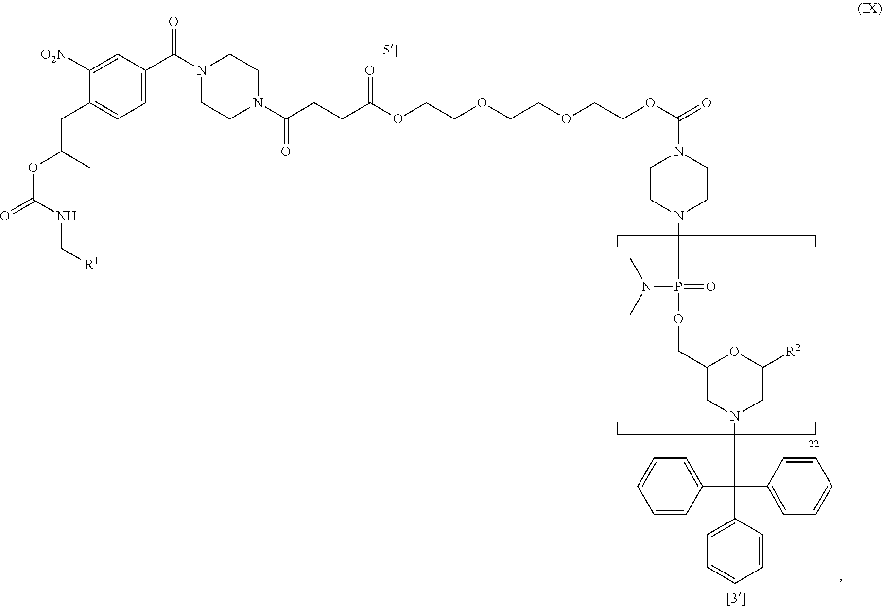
C1=C(C(N2CCN(C(CCC(OCCOCCOCCOC(=O)N3CCN(P(N(C)C)(=O)OCC4CN(C(C5=CC=CC=C5)(C5=CC=CC=C5)C5=CC=CC=C5)CC([R2])O4)CC3)=O)=O)CC2)=O)C=C([O2N])C(CC(OC(=O)NC[R1])C)=C1
